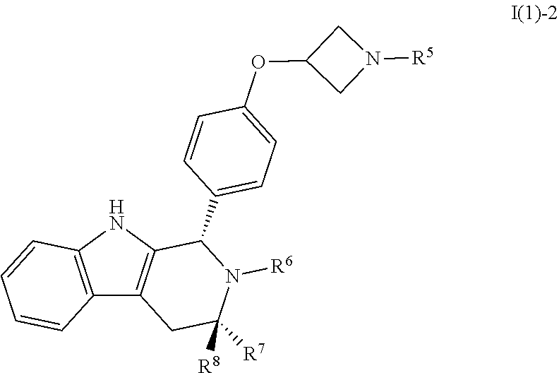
C12=C(NC3=C1CC([R7])([R8])N([R6])C3C1=CC=C(OC3CN([R5])C3)C=C1)C=CC=C2
